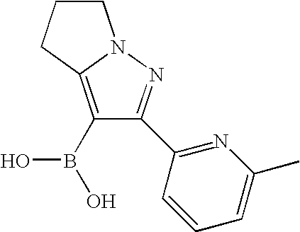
C1(B(O)O)=C2N(N=C1C1=NC(C)=CC=C1)CCC2
